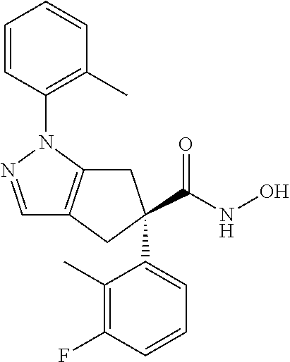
C1=NN(C2=C(C)C=CC=C2)C2=C1CC(C(NO)=O)(C1=CC=CC(F)=C1C)C2
